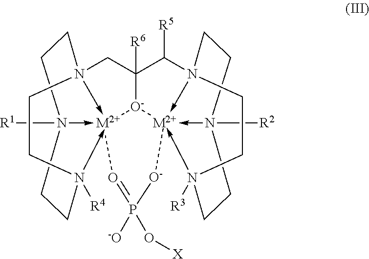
[R1]N12->[M2+]345-N(CC6([R6])[O-]3[M2+]37(-N8(C6[R5])CCN->3([R2])CCN->7([R3])CC8)[O-]P([-O])(O[X])=O4)(CC1)CCN->5([R4])CC2
